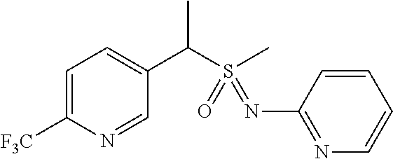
C1=C([F3C])N=CC(C(S(C)(=O)=NC2=NC=CC=C2)C)=C1
